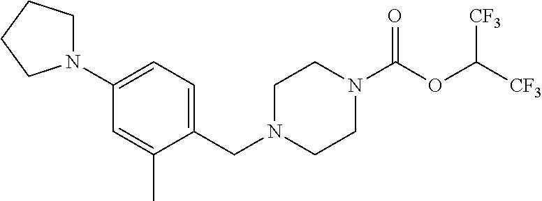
C1(N2CCCC2)=CC=C(CN2CCN(C(OC([CF3])[CF3])=O)CC2)C(C)=C1
